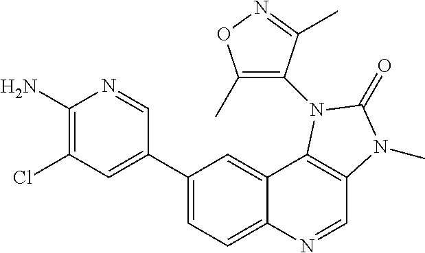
C1(N)=C(Cl)C=C(C2=CC=C3C(=C2)C2=C(C=N3)N(C)C(=O)N2C2=C(C)ON=C2C)C=N1
